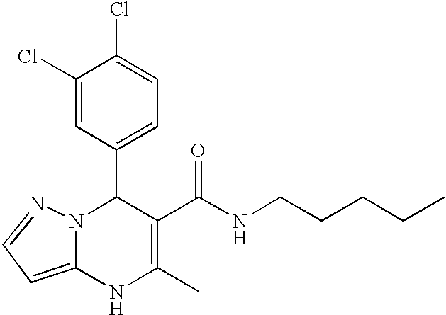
C1(C2N3C(=CC=N3)NC(C)=C2C(=O)NCCCCC)=CC=C(Cl)C(Cl)=C1
